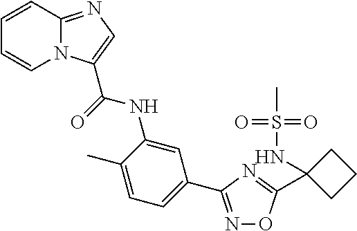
C1=CC2=NC=C(C(=O)NC3=CC(C4=NOC(C5(NS(=O)(=O)C)CCC5)=N4)=CC=C3C)N2C=C1
